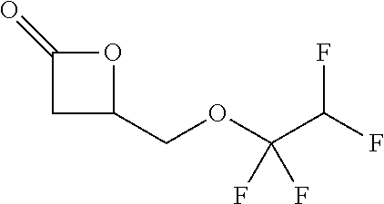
O1C(=O)CC1COC(C(F)F)(F)F
